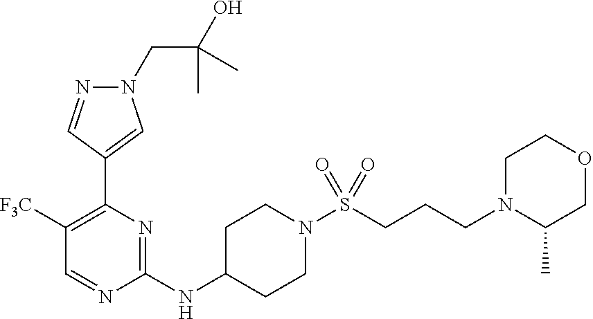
N1(CC(O)(C)C)N=CC(C2=C([F3C])C=NC(NC3CCN(S(=O)(=O)CCCN4CCOCC4C)CC3)=N2)=C1
